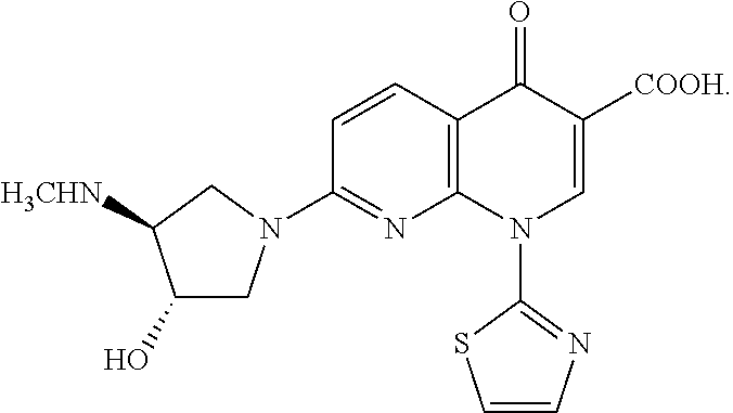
C12=C(C=CC(N3CC(O)C([H3CHN])C3)=N1)C(=O)C([COOH])=CN2C1=NC=CS1
